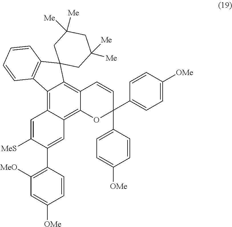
C12=C3C(=C4C(=C1C1(C5=C2C=CC=C5)CC([Me])([Me])CC([Me])([Me])C1)C=CC(C1=CC=C([OMe])C=C1)(C1=CC=C([OMe])C=C1)O4)C=C(C1=C([MeO])C=C([OMe])C=C1)C([MeS])=C3
